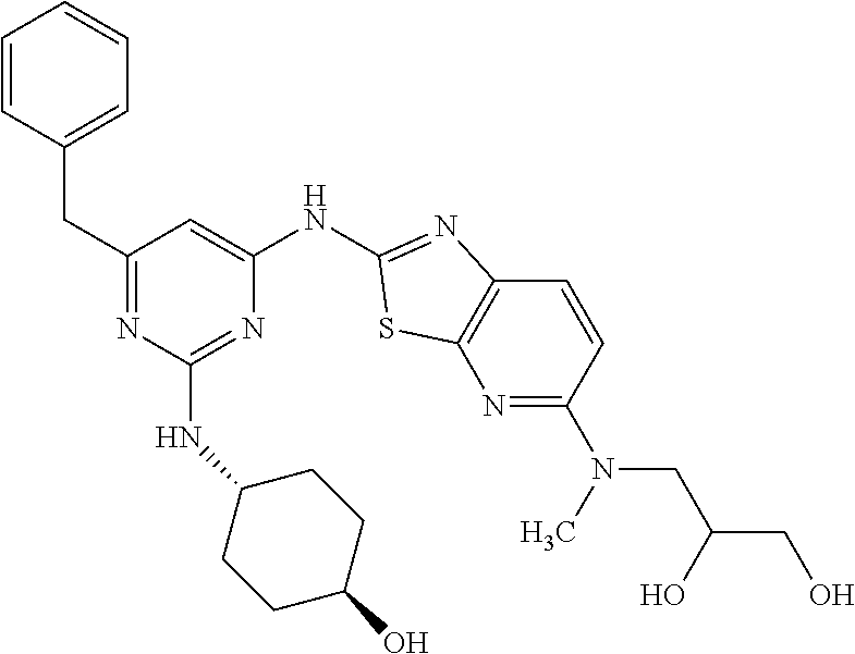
C1(CC2=CC=CC=C2)=NC(NC2CCC(O)CC2)=NC(NC2=NC3=C(N=C(N(CC(O)CO)C)C=C3)S2)=C1
